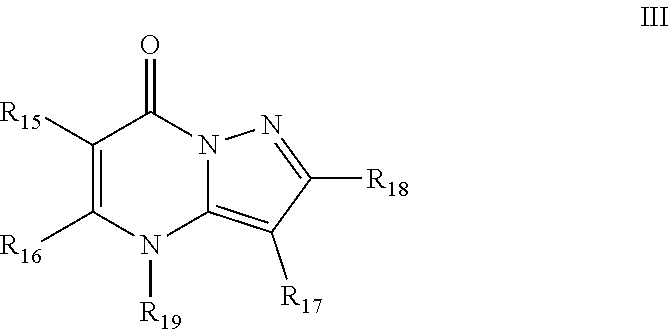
C12=C([R17])C([R18])=NN1C(=O)C([R15])=C([R16])N2[R19]
